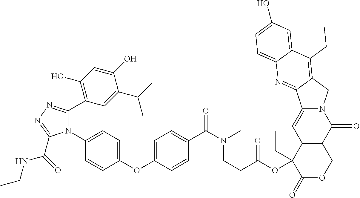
CCNC(=O)C1=NN=C(C2=C(O)C=C(O)C(C(C)C)=C2)N1C1=CC=C(OC2=CC=C(C(N(CCC(=O)OC3(CC)C(=O)OCC4=C3C=C3N(C4=O)CC4=C(CC)C5=CC(O)=CC=C5N=C34)C)=O)C=C2)C=C1
